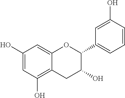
C1=C(O)C=C2C(=C1O)CC(O)C(C1=CC=CC(O)=C1)O2
